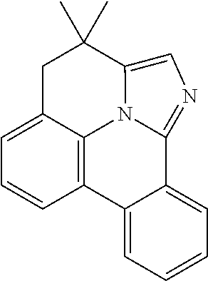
C1=C2C3=C(C=C1)C1=CC=CC=C1C1=NC=C(N31)C(C)(C)C2
